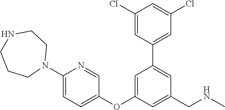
C1(Cl)=CC(C2=CC(CNC)=CC(OC3=CC=C(N4CCNCCC4)N=C3)=C2)=CC(Cl)=C1
